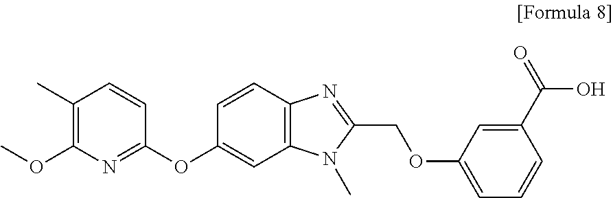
C1(C)=C(OC)N=C(OC2=CC3=C(C=C2)N=C(COC2=CC=CC(C(O)=O)=C2)N3C)C=C1
